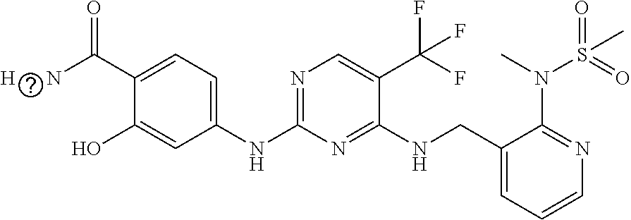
N(C1=NC=C(C(F)(F)F)C(NCC2=CC=CN=C2N(S(=O)(C)=O)C)=N1)C1=CC=C(C([H      N])=O)C(O)=C1
